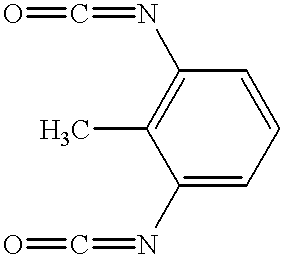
C1(N=C=O)=CC=CC(N=C=O)=C1C
